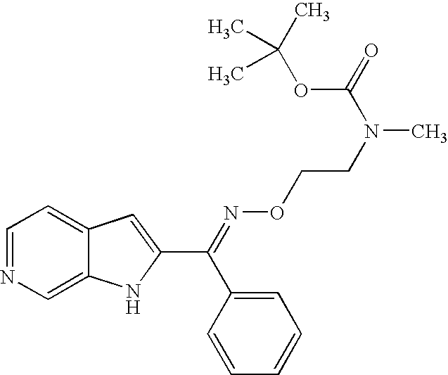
C1=NC=C2C(=C1)C=C(C(=NOCCN(C)C(=O)OC(C)(C)C)C1=CC=CC=C1)N2
